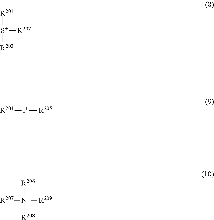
[R201][S+]([R203])[R202].[R204][I+][R205].[R206][N+]([R208])([R209])[R207]
